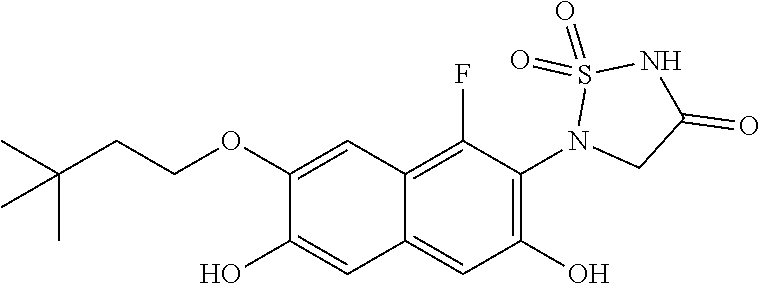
C1(OCCC(C)(C)C)=CC2=C(F)C(N3CC(=O)NS3(=O)=O)=C(O)C=C2C=C1O
